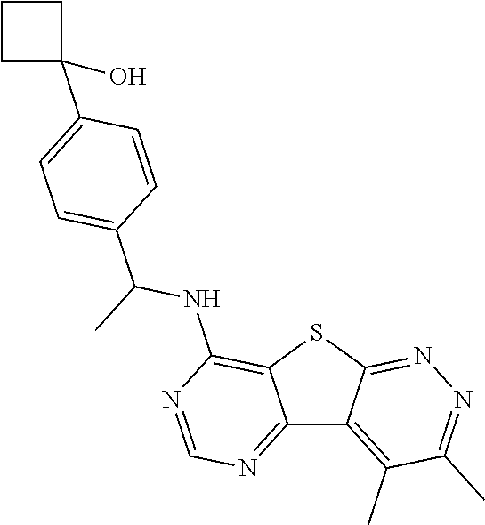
C12=NC=NC(NC(C)C3=CC=C(C4(O)CCC4)C=C3)=C1SC1=NN=C(C)C(C)=C21
